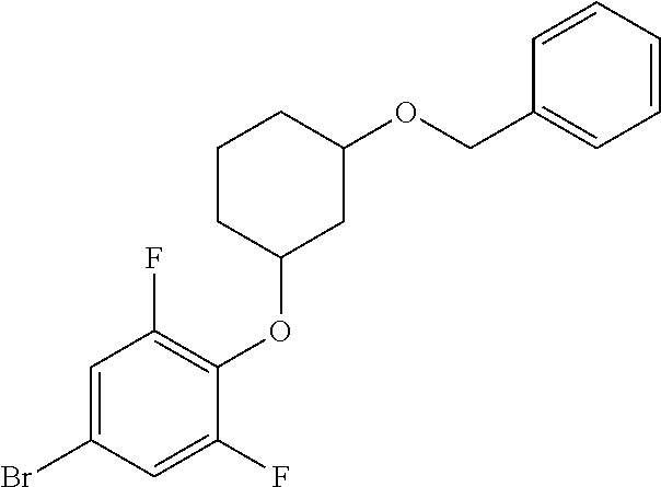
C1=C(Br)C=C(F)C(OC2CC(OCC3=CC=CC=C3)CCC2)=C1F
